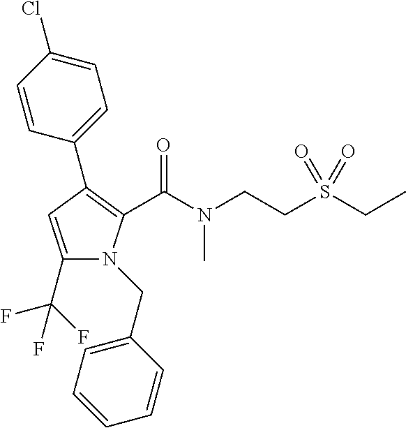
C1(C2=C(C(N(CCS(CC)(=O)=O)C)=O)N(CC3=CC=CC=C3)C(C(F)(F)F)=C2)=CC=C(Cl)C=C1
